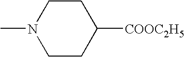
N1(C)CCC([COOC2H5])CC1
